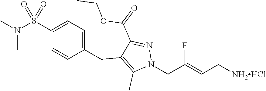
C(C1=C(C)N(CC(=CC[NH2HCl])F)N=C1C(=O)OCC)C1=CC=C(S(=O)(=O)N(C)C)C=C1
